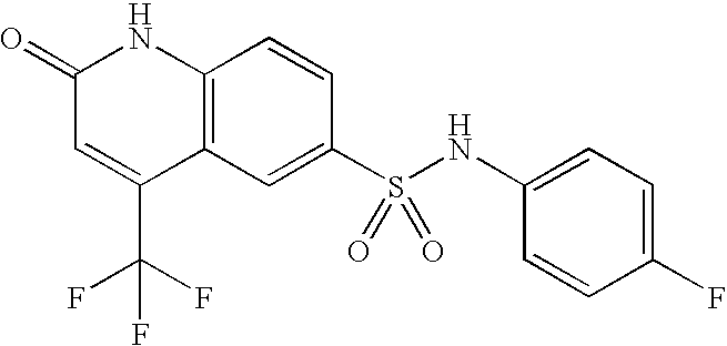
C1(S(NC2=CC=C(F)C=C2)(=O)=O)=CC2=C(C=C1)NC(=O)C=C2C(F)(F)F
